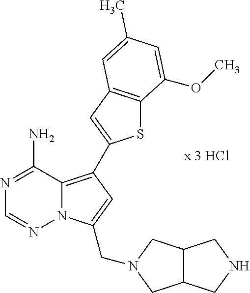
S1C2=C(C=C1C1=C3N(N=CN=C3N)C(CN3CC4C(C3)CNC4)=C1)C=C(C)C=C2OC
